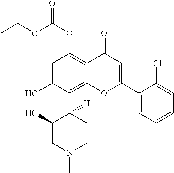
C1=C(O)C(C2([H])C(O)CN(C)CC2)=C2C(=C1OC(=O)OCC)C(=O)C=C(C1=CC=CC=C1Cl)O2
